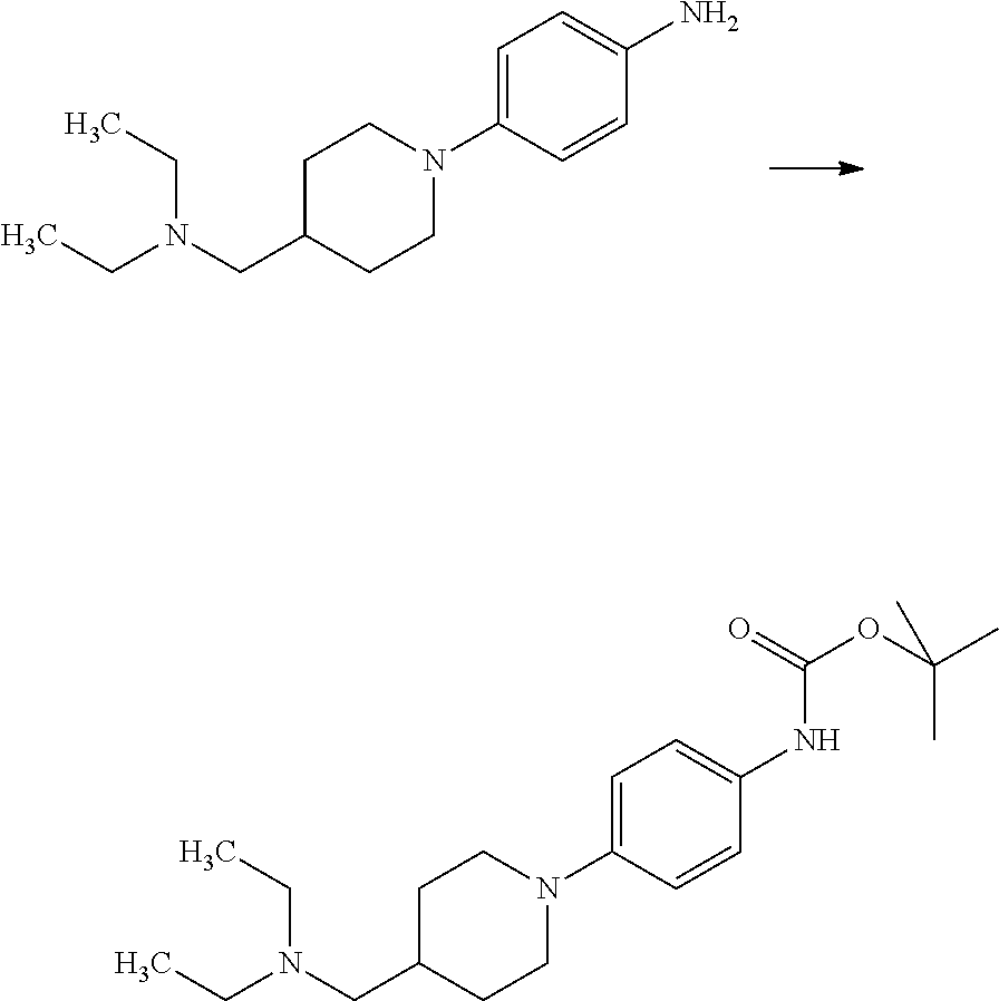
C1=C(N2CCC(CN(CC)CC)CC2)C=CC(N)=C1.C1=C(N2CCC(CN(CC)CC)CC2)C=CC(NC(OC(C)(C)C)=O)=C1
